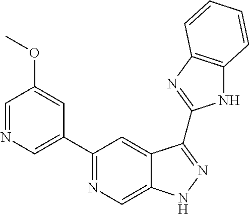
C1(C2=NC=C3C(=C2)C(C2=NC4=C(N2)C=CC=C4)=NN3)=CN=CC(OC)=C1
